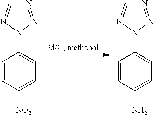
C1=CC([NO2])=CC=C1N1N=CN=N1.C1=CC(N)=CC=C1N1N=CN=N1
